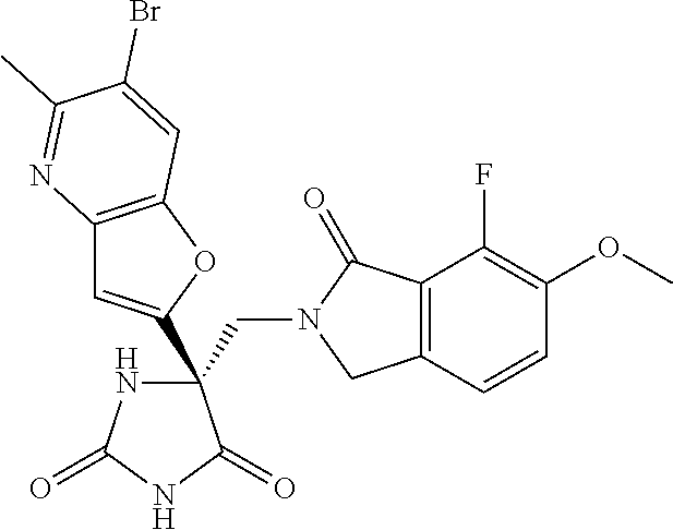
C(C1(C2=CC3=C(O2)C=C(Br)C(C)=N3)NC(=O)NC1=O)N1CC2=C(C1=O)C(F)=C(OC)C=C2
